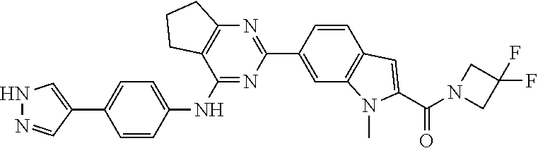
C1(NC2=CC=C(C3=CNN=C3)C=C2)=NC(C2=CC3=C(C=C2)C=C(C(N2CC(F)(F)C2)=O)N3C)=NC2=C1CCC2
